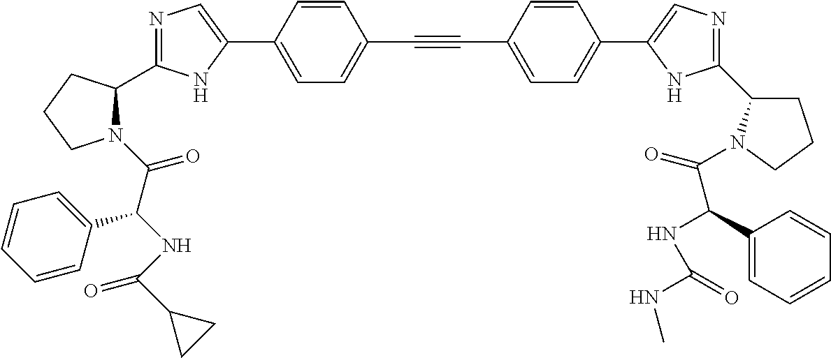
N1=C(C2N(C(C(NC(=O)C3CC3)C3=CC=CC=C3)=O)CCC2)NC(C2=CC=C(C#CC3=CC=C(C4=CN=C(C5CCCN5C(=O)C(C5=CC=CC=C5)NC(NC)=O)N4)C=C3)C=C2)=C1
